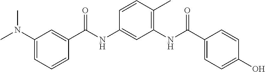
C1(N(C)C)=CC=CC(C(NC2=CC(NC(C3=CC=C(O)C=C3)=O)=C(C)C=C2)=O)=C1
